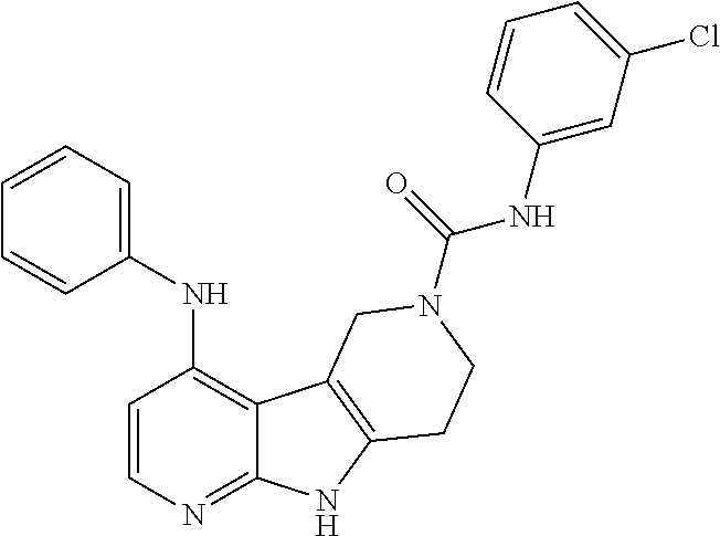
C1=CC=C(NC2=C3C(=NC=C2)NC2=C3CN(C(=O)NC3=CC(Cl)=CC=C3)CC2)C=C1
